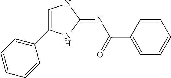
C1=C(C2=CC=CC=C2)NC(=NC(=O)C2=CC=CC=C2)N1
